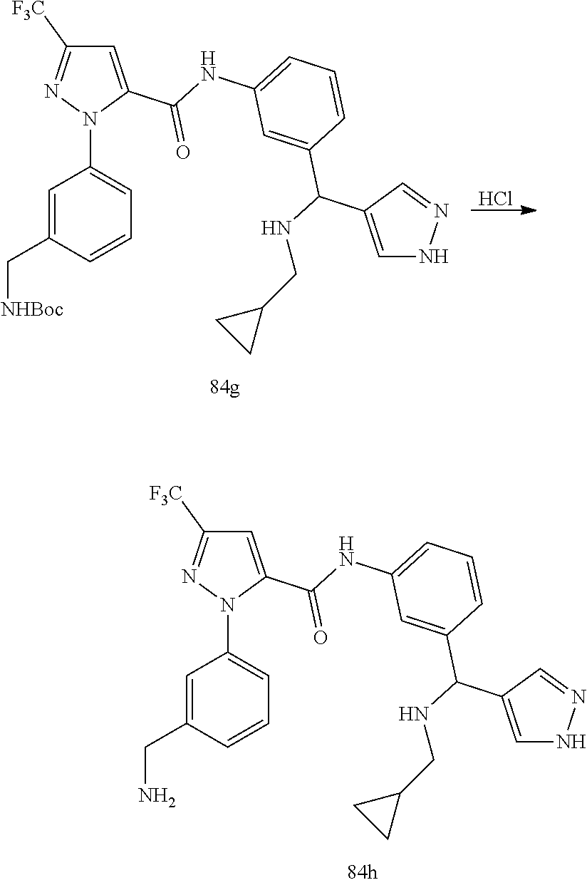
C1=C(C[NHBoc])C=CC=C1N1C(C(NC2=CC=CC(C(C3=CNN=C3)NCC3CC3)=C2)=O)=CC([F3C])=N1.Cl.C1=C(CN)C=CC=C1N1C(C(NC2=CC=CC(C(C3=CNN=C3)NCC3CC3)=C2)=O)=CC([F3C])=N1
